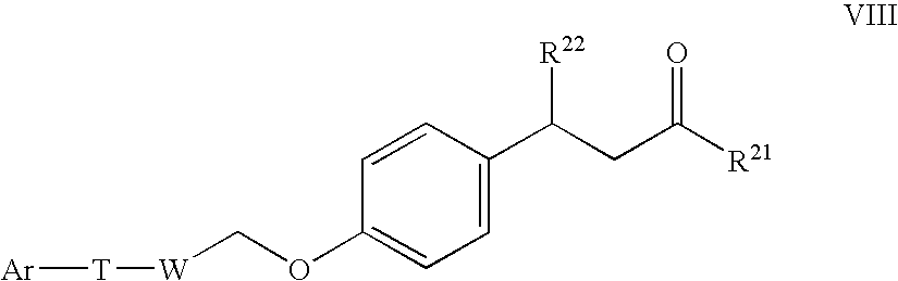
C1=CC(C(CC([R21])=O)[R22])=CC=C1OC[W][T][Ar]
